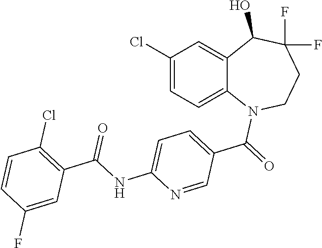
C1(Cl)=CC=C2C(=C1)C(O)C(F)(F)CCN2C(=O)C1=CC=C(NC(C2=C(Cl)C=CC(F)=C2)=O)N=C1
